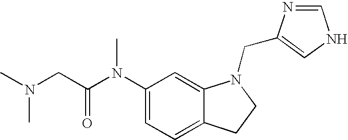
C1(N(C(CN(C)C)=O)C)=CC=C2C(=C1)N(CC1=CNC=N1)CC2
